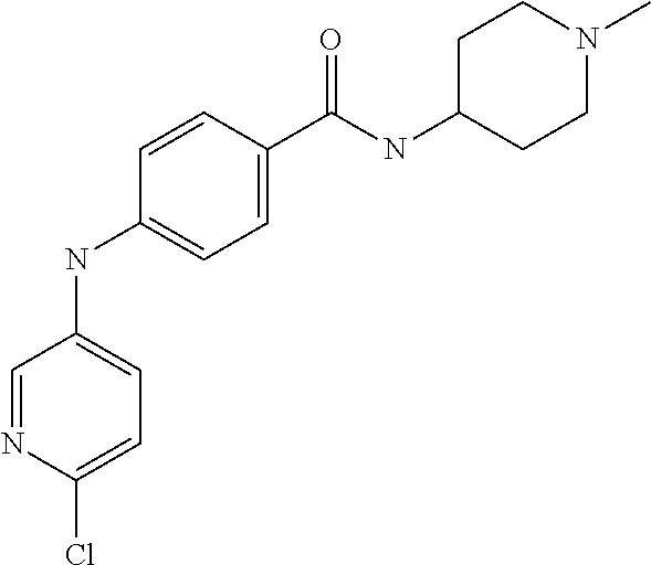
C1(NC2=CC=C(Cl)N=C2)=CC=C(C(NC2CCN(C)CC2)=O)C=C1
